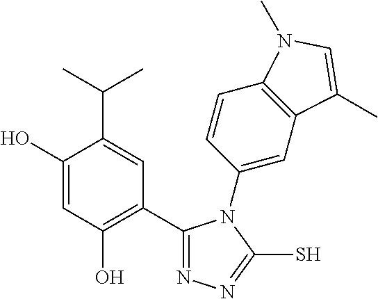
C1(C2=C(O)C=C(O)C(C(C)C)=C2)=NN=C(S)N1C1=CC2=C(C=C1)N(C)C=C2C
